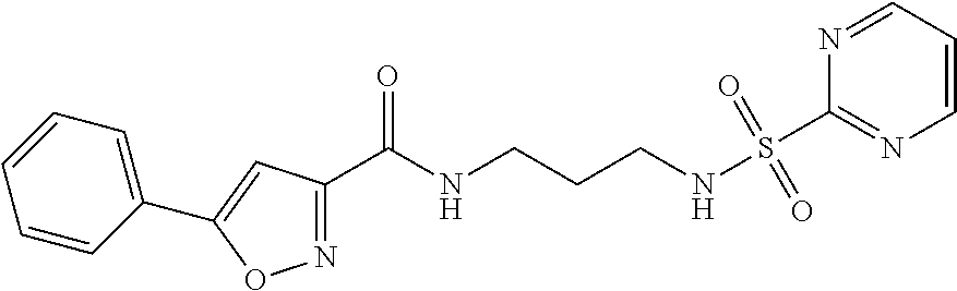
C1=CC(C2=CC(C(NCCCNS(=O)(=O)C3=NC=CC=N3)=O)=NO2)=CC=C1
